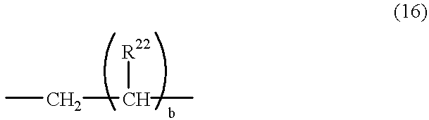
CCC(C)[R22]
